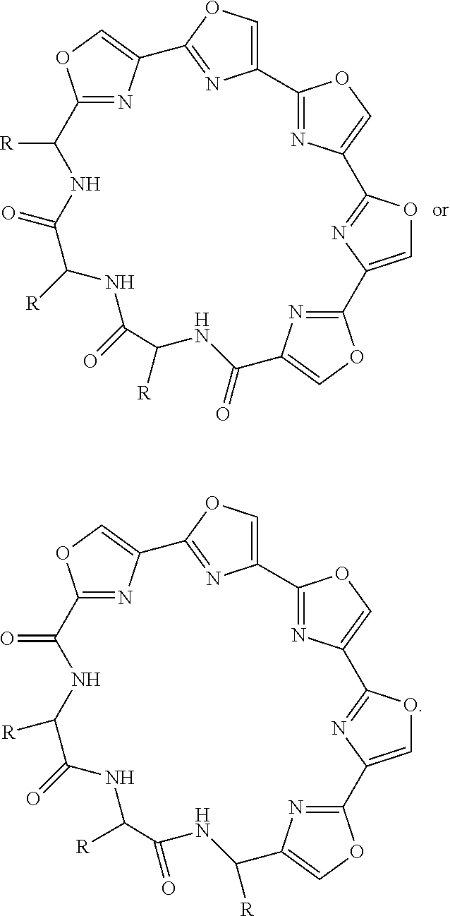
N1=C2OC=C1C1=NC(=CO1)C1=NC(=CO1)C1=NC(=CO1)C1=NC(=CO1)C(=O)NC([R])C(=O)NC([R])C(=O)NC2[R].N1=C2OC=C1C1=NC(=CO1)C1=NC(=CO1)C1=NC(=CO1)C1=NC(=CO1)C([R])NC(=O)C([R])NC(=O)C([R])NC2=O
